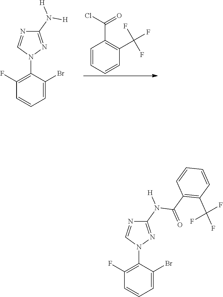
C1=CC=CC(C(F)(F)F)=C1C(=O)Cl.C1(N([H])[H])=NN(C2=C(F)C=CC=C2Br)C=N1.C1(N([H])C(C2=C(C(F)(F)F)C=CC=C2)=O)=NN(C2=C(F)C=CC=C2Br)C=N1
